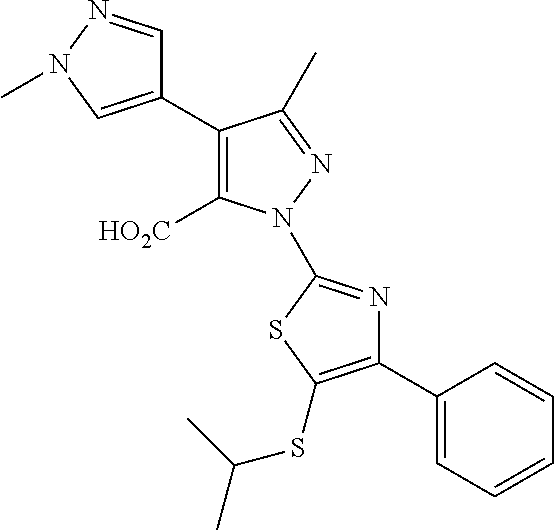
C1(C2=CN(C)N=C2)=C([HO2C])N(C2=NC(C3=CC=CC=C3)=C(SC(C)C)S2)N=C1C
